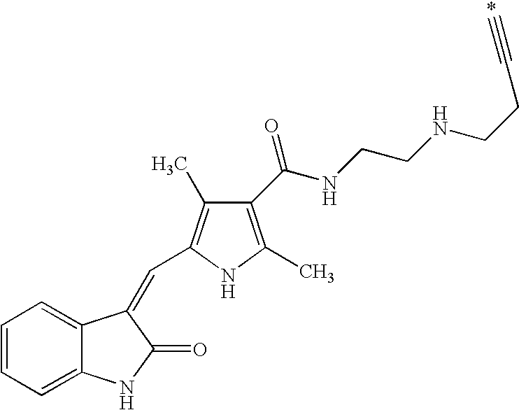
C1=CC=C2C(=C1)C(=CC1=C(C)C(C(NCCNCCC#C)=O)=C(C)N1)C(=O)N2
